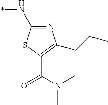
N(*)C1=NC(CCC)=C(C(N(C)C)=O)S1
